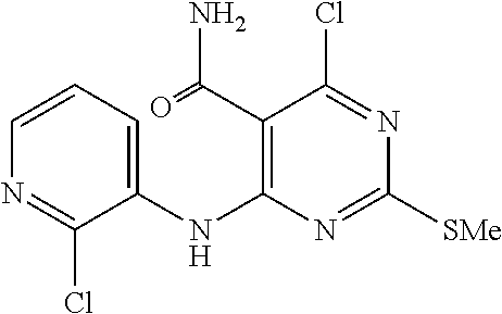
C1=CC=C(NC2=C(C(=O)N)C(Cl)=NC([SMe])=N2)C(Cl)=N1
